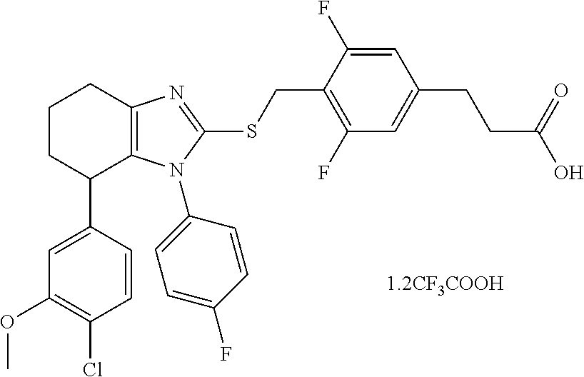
C1(C2=CC(OC)=C(Cl)C=C2)C2=C(N=C(SCC3=C(F)C=C(CCC(O)=O)C=C3F)N2C2=CC=C(F)C=C2)CCC1
